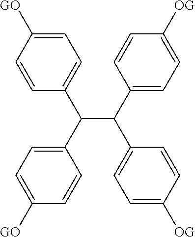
C1=C([GO])C=CC(C(C2=CC=C([GO])C=C2)C(C2=CC=C([OG])C=C2)C2=CC=C([OG])C=C2)=C1
